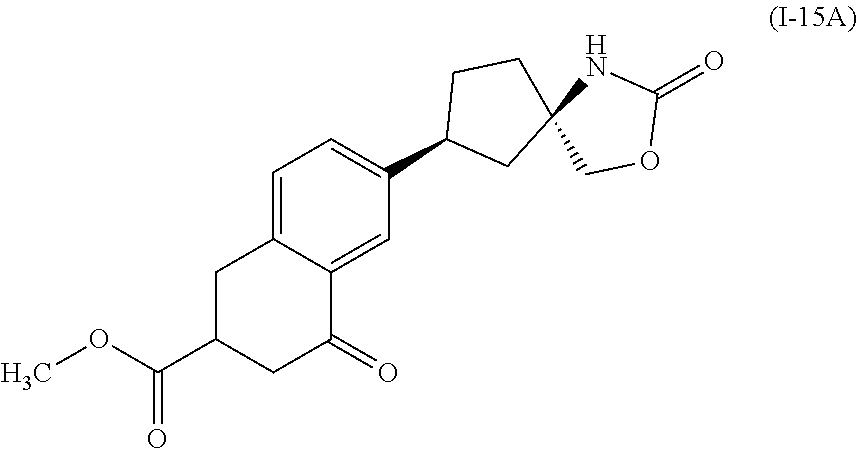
COC(C1CC(=O)C2=CC(C3CC4(CC3)COC(=O)N4)=CC=C2C1)=O
